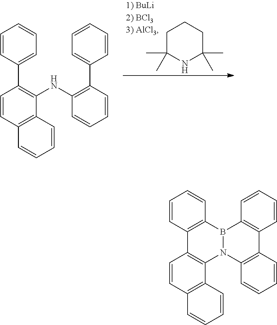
C1C(C)(C)NC(C)(C)CC1.C1=CC2=C(C(NC3=C(C4=CC=CC=C4)C=CC=C3)=C1C1=CC=CC=C1)C=CC=C2.C1=CC2=C(C3=C1C1=C(B4N3C3=C(C=CC=C3)C3=C4C=CC=C3)C=CC=C1)C=CC=C2
